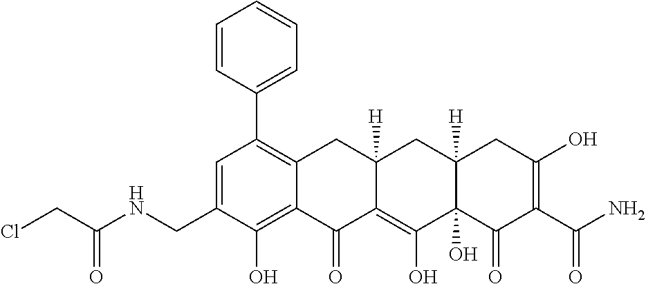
C1=C(CNC(CCl)=O)C(O)=C2C(=C1C1=CC=CC=C1)CC1([H])C(=C(O)C3(O)C([H])(C1)CC(O)=C(C(N)=O)C3=O)C2=O
